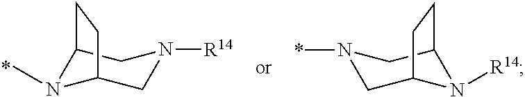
N1([R14])CC2N(C)C(C1)CC2.N1(*)CC2N([R14])C(C1)CC2
